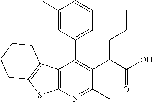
C12=C(N=C(C)C(C(CCC)C(O)=O)=C1C1=CC=CC(C)=C1)SC1=C2CCCC1
